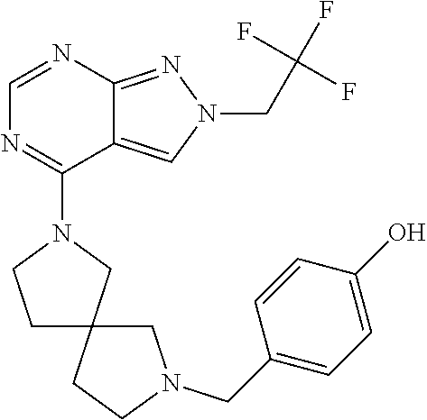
C1=NC2=NN(CC(F)(F)F)C=C2C(N2CCC3(C2)CCN(CC2=CC=C(O)C=C2)C3)=N1
